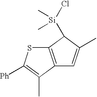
C12=C(C(C)=C([Ph])S1)C=C(C)C2[Si](Cl)(C)C
